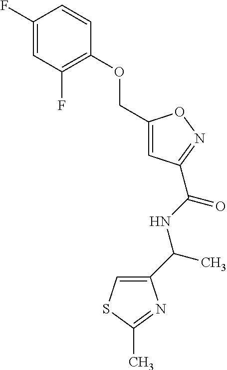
C1(F)=CC(F)=C(OCC2=CC(C(NC(C3=CSC(C)=N3)C)=O)=NO2)C=C1
